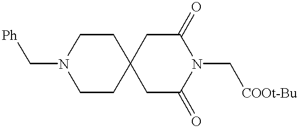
C1CC2(CCN1C[Ph])CC(=O)N(C[COOt-Bu])C(=O)C2
